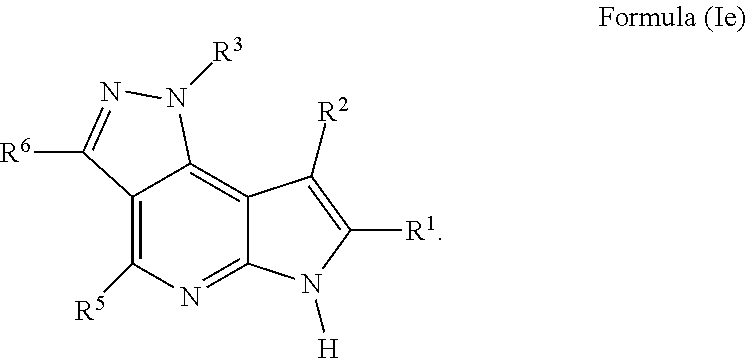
C12=C([R5])N=C3C(=C1N([R3])N=C2[R6])C([R2])=C([R1])N3[H]
